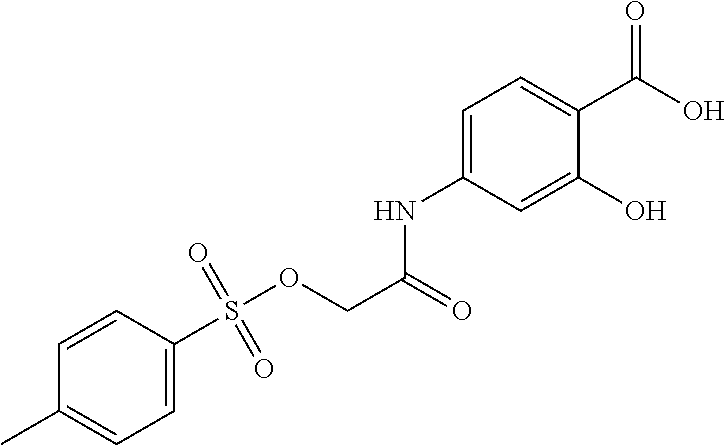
C1=CC(S(OCC(=O)NC2=CC=C(C(O)=O)C(O)=C2)(=O)=O)=CC=C1C
